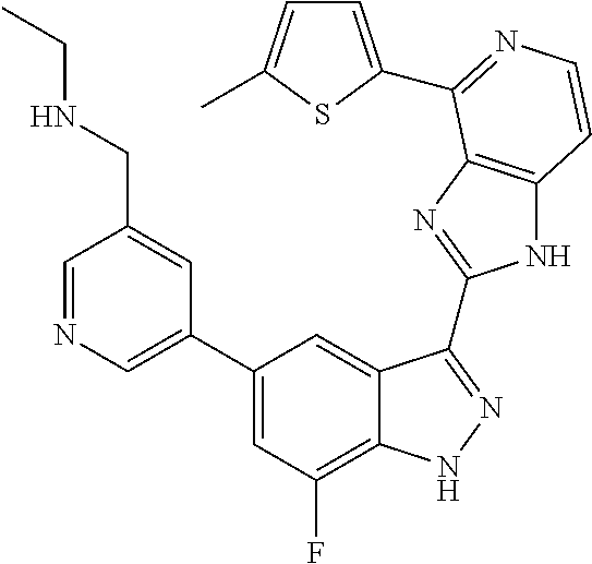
C1=C(C2=CC(F)=C3C(=C2)C(C2=NC4=C(N2)C=CN=C4C2=CC=C(C)S2)=NN3)C=C(CNCC)C=N1
